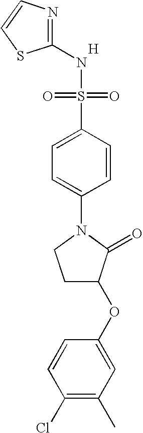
N1=C(NS(=O)(=O)C2=CC=C(N3CCC(OC4=CC(C)=C(Cl)C=C4)C3=O)C=C2)SC=C1.[H]
